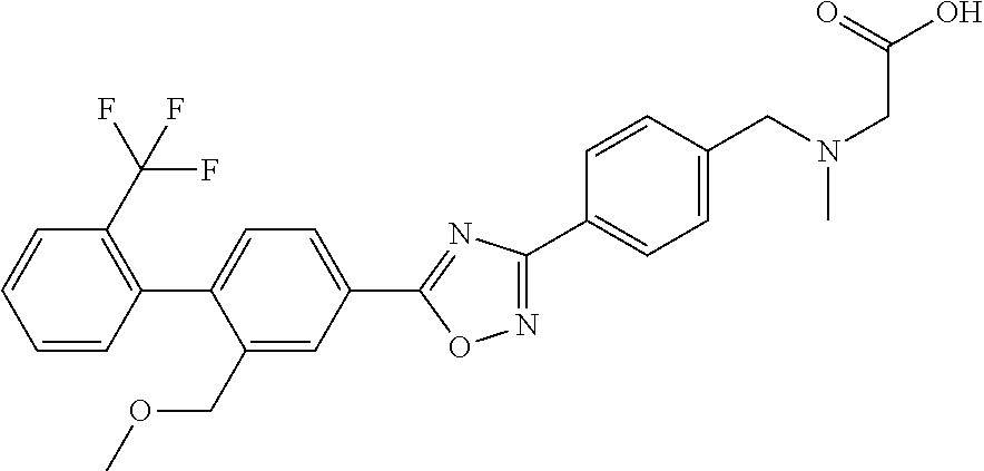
C1=CC(C2=CC=C(C3=NC(C4=CC=C(CN(CC(O)=O)C)C=C4)=NO3)C=C2COC)=C(C(F)(F)F)C=C1
